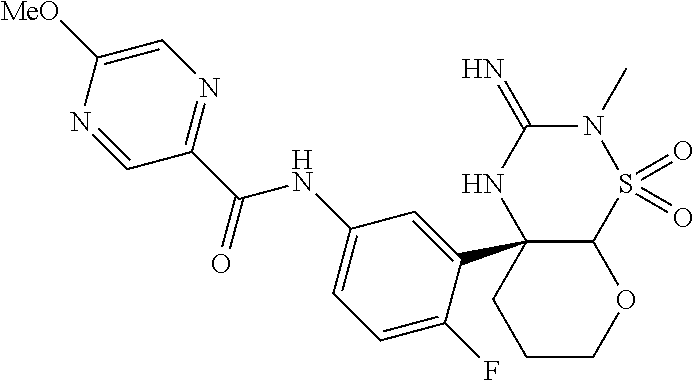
N1(C)C(=N)NC2(C3=CC(NC(C4=NC=C([MeO])N=C4)=O)=CC=C3F)C(S1(=O)=O)OCCC2
